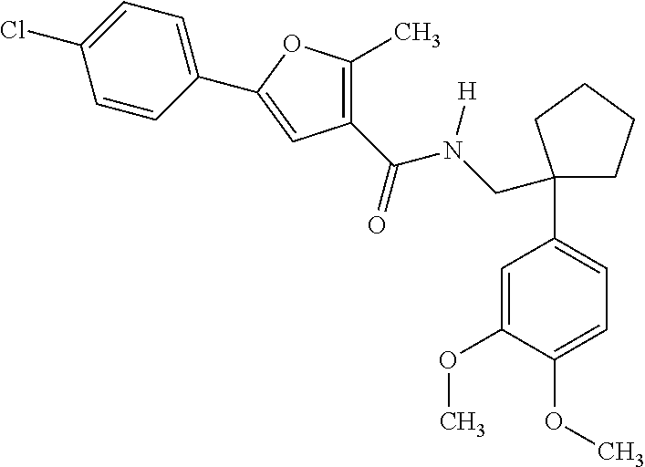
C1(C(=O)N(CC2(C3=CC=C(OC)C(OC)=C3)CCCC2)[H])=C(C)OC(C2=CC=C(Cl)C=C2)=C1
